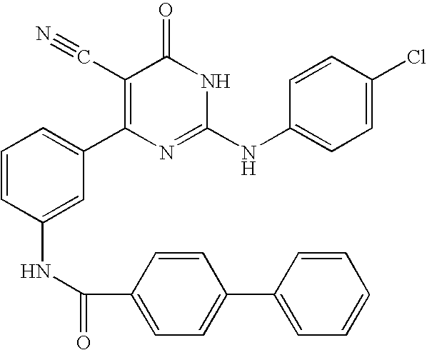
C1(NC(C2=CC=C(C3=CC=CC=C3)C=C2)=O)=CC(C2=C(C#N)C(=O)NC(NC3=CC=C(Cl)C=C3)=N2)=CC=C1
